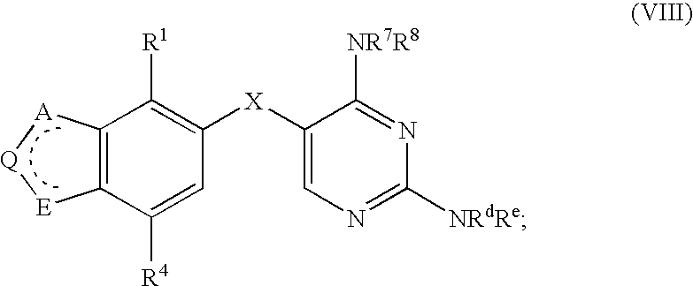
C1([R4])=CC([X]C2=CN=C([NRdRe])N=C2[NR7R8])=C([R1])C2=C1[E][Q][A]2
